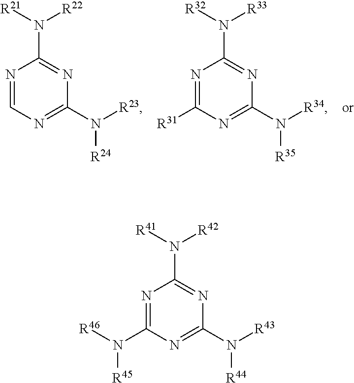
N1=CN=C(N([R23])[R24])N=C1N([R21])[R22].N1=C([R31])N=C(N([R34])[R35])N=C1N([R32])[R33].N1=C(N([R46])[R45])N=C(N([R43])[R44])N=C1N([R41])[R42]
